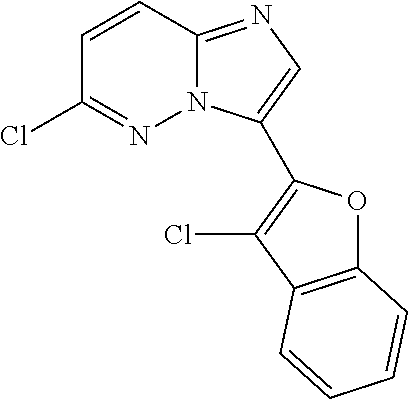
C1=CC2=NC=C(C3=C(Cl)C4=C(O3)C=CC=C4)N2N=C1Cl
